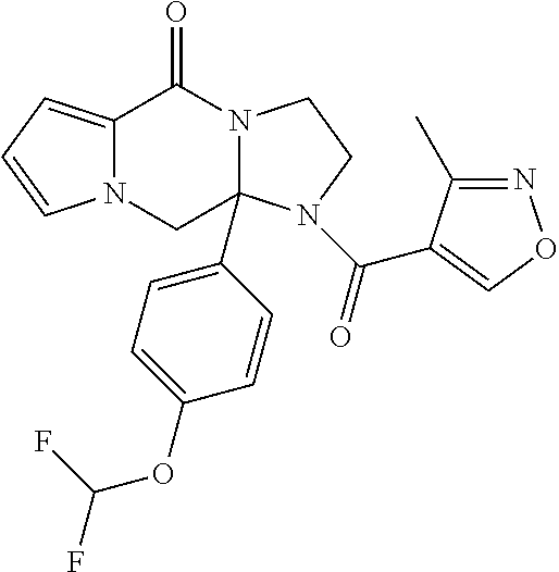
C12=CC=CN1CC1(C3=CC=C(OC(F)F)C=C3)N(C2=O)CCN1C(=O)C1=CON=C1C
